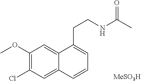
C1(OC)=C(Cl)C=C2C(=C1)C(CCNC(C)=O)=CC=C2.[MeSO3H]
